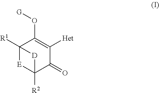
C12([R1])[E]C([R2])(C(=O)C([Het])=C1O[G])[D]2
